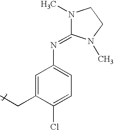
C1(N=C2N(C)CCN2C)=CC=C(Cl)C(CC)=C1
